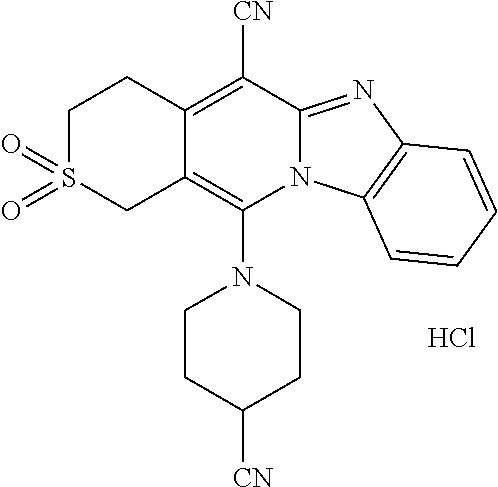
Cl.N1(C2=C3C(=C([CN])C4=NC5=C(N24)C=CC=C5)CCS(=O)(=O)C3)CCC([CN])CC1
